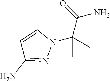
N1(C(C(N)=O)(C)C)C=CC(N)=N1
